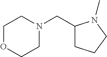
C1OCCN(CC2CCCN2C)C1
